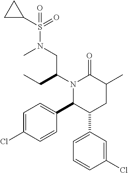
N1(C(CC)CN(S(C2CC2)(=O)=O)C)C(C2=CC=C(Cl)C=C2)C(C2=CC=CC(Cl)=C2)CC(C)C1=O
